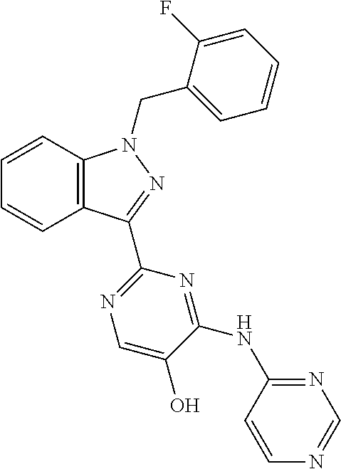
C12=C(C(C3=NC=C(O)C(NC4=NC=NC=C4)=N3)=NN1CC1=CC=CC=C1F)C=CC=C2
